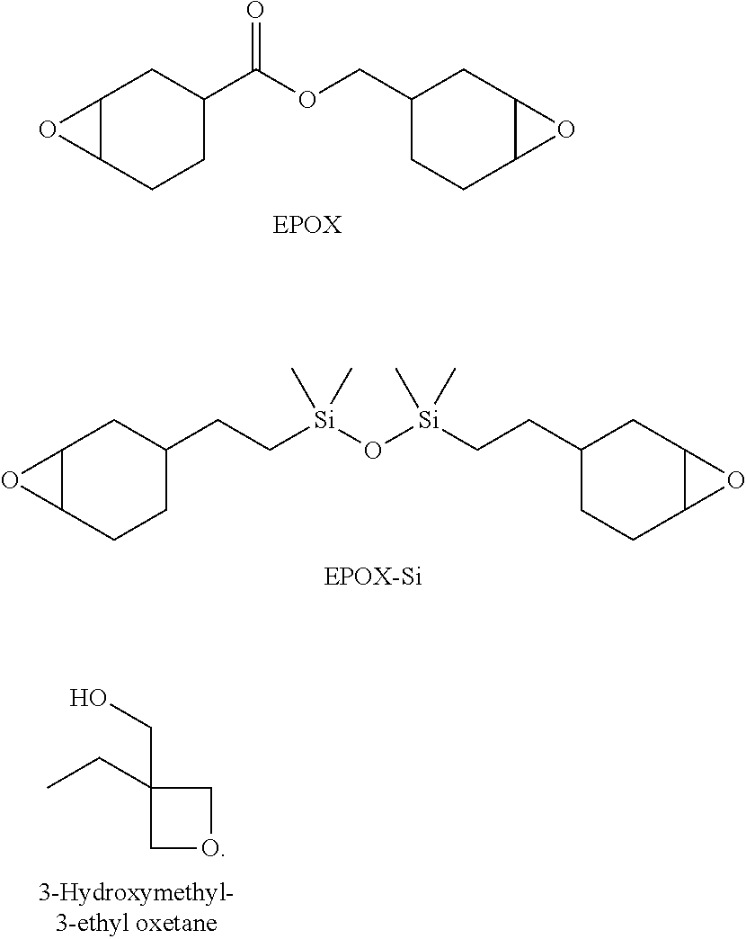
C12C(CCC(C(OCC3CCC4C(C3)O4)=O)C1)O2.C12C(CCC(CC[Si](O[Si](CCC3CCC4C(C3)O4)(C)C)(C)C)C1)O2.C1(CC)(CO)COC1
